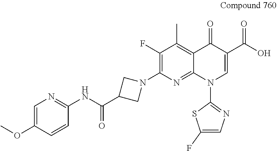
C1(F)=C(N2CC(C(=O)NC3=NC=C(OC)C=C3)C2)N=C2C(=C1C)C(=O)C(C(=O)O)=CN2C1=NC=C(F)S1
